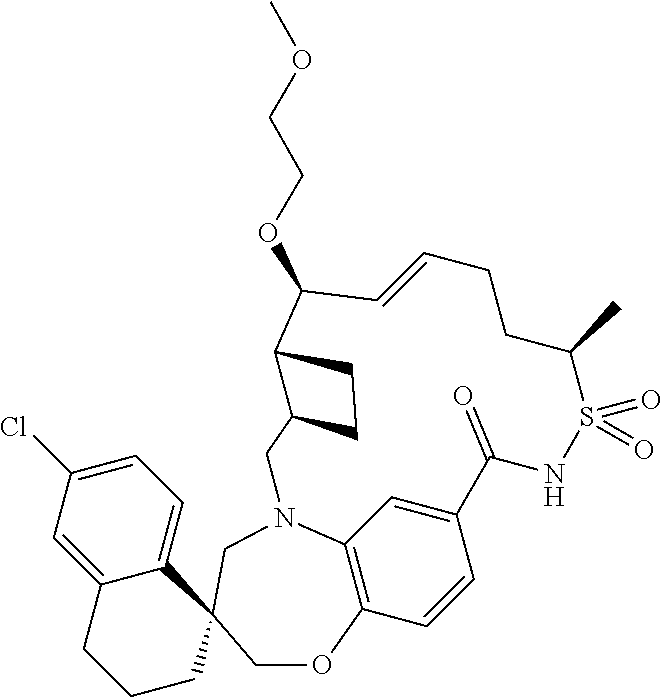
C12=C3C=CC(=C1)C(=O)NS(=O)(=O)C(C)CCC=CC(OCCOC)C1C(CN2CC2(CO3)C3=CC=C(Cl)C=C3CCC2)CC1
